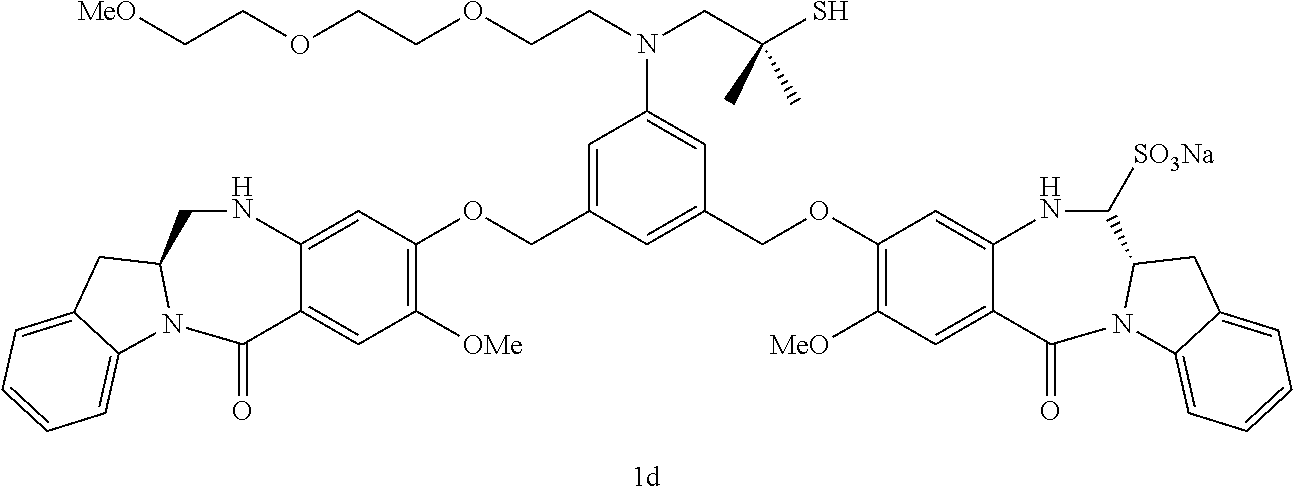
C1=C(COC2=C([OMe])C=C3C(=C2)NCC2N(C3=O)C3=CC=CC=C3C2)C=C(COC2=C([MeO])C=C3C(=C2)NC([SO3Na])C2N(C3=O)C3=CC=CC=C3C2)C=C1N(CC(S)(C)C)CCOCCOCC[MeO]
